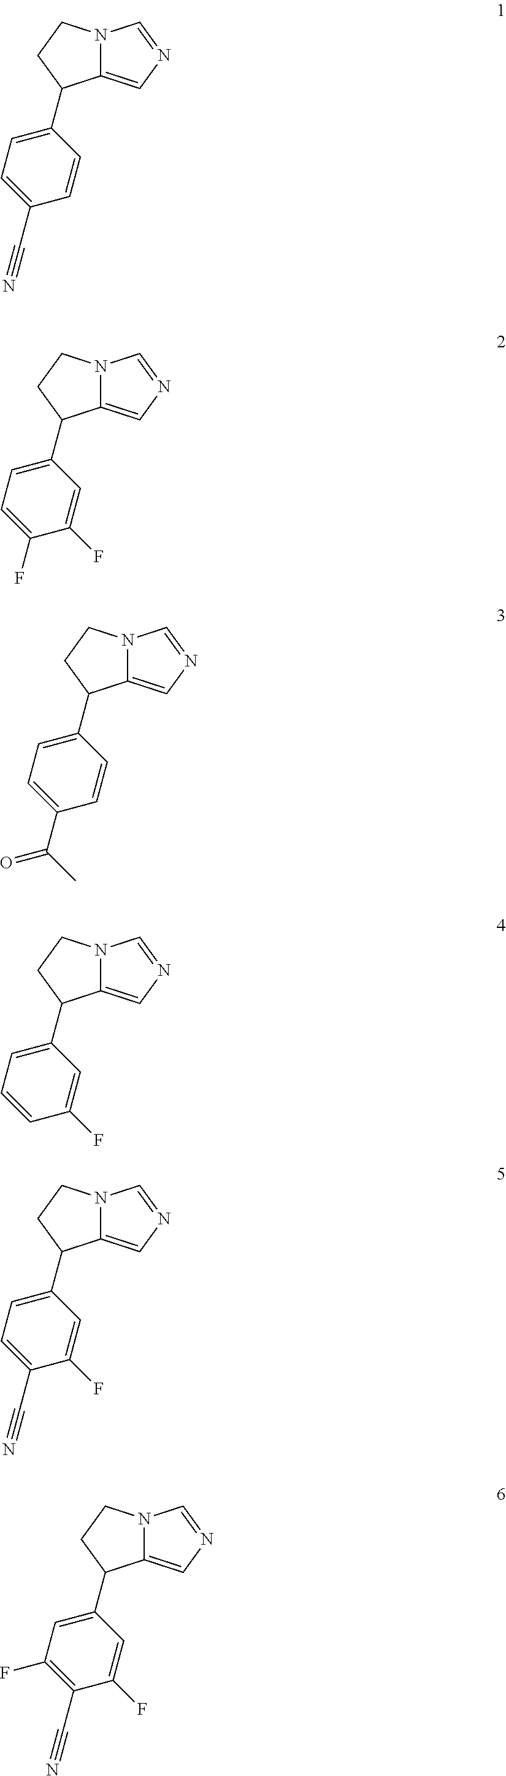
C12=CN=CN1CCC2C1=CC=C(C#N)C=C1.C12=CN=CN1CCC2C1=CC=C(F)C(F)=C1.C12=CN=CN1CCC2C1=CC=C(C(C)=O)C=C1.C12=CN=CN1CCC2C1=CC=CC(F)=C1.C12=CN=CN1CCC2C1=CC=C(C#N)C(F)=C1.C12=CN=CN1CCC2C1=CC(F)=C(C#N)C(F)=C1
